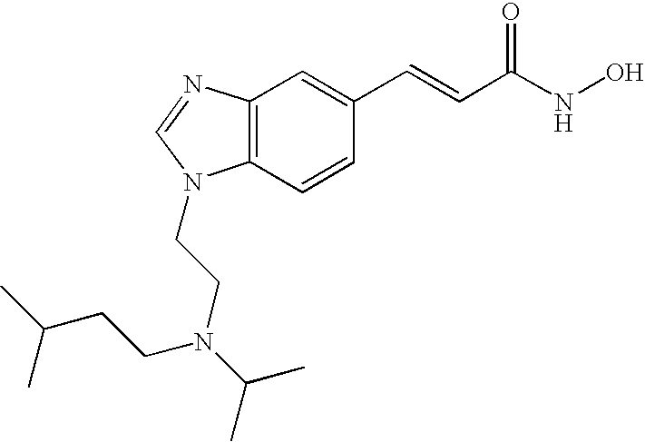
C12=C(C=CC(C=CC(=O)NO)=C1)N(CCN(C(C)C)CCC(C)C)C=N2
